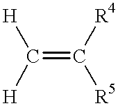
C(=C([R5])[R4])([H])[H]
